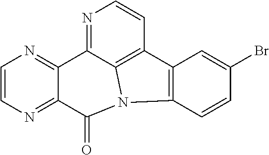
C1=CN=C2C(=N1)C1=NC=CC3=C1N(C2=O)C1=C3C=C(Br)C=C1
